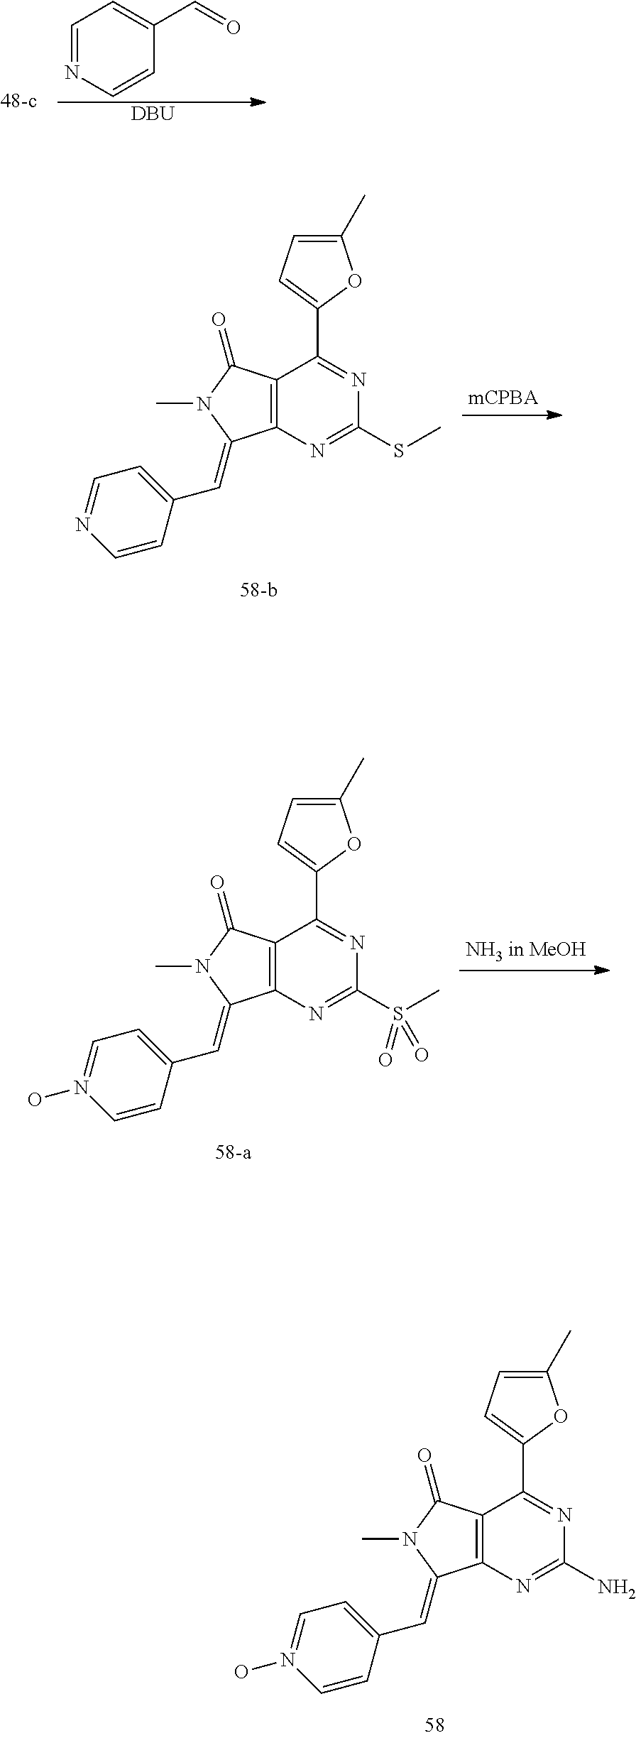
C1(C)=CC=C(C2=NC(N)=NC3=C2C(=O)N(C)C3=CC2=CC=N(O)C=C2)O1.C1=NC=CC(C=O)=C1.[DBU].C1(C)=CC=C(C2=NC(SC)=NC3=C2C(=O)N(C)C3=CC2=CC=NC=C2)O1.C1(C)=CC=C(C2=NC(S(C)(=O)=O)=NC3=C2C(=O)N(C)C3=CC2=CC=N(O)C=C2)O1
